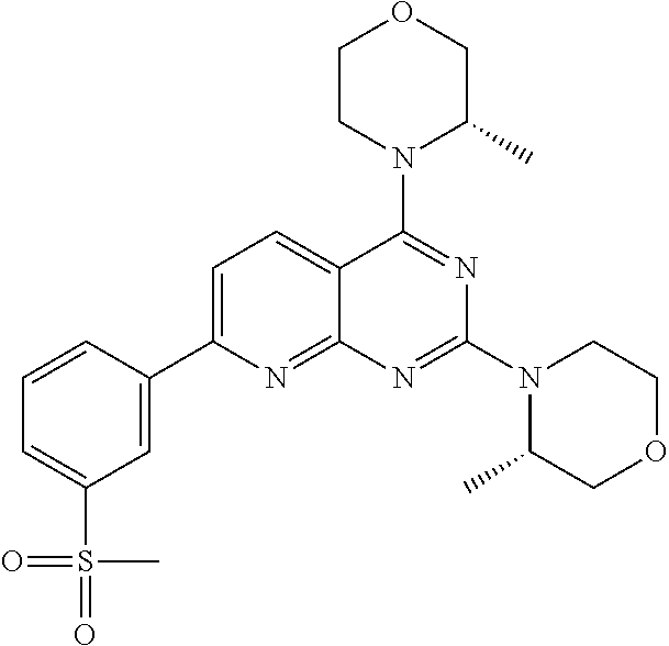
C1=C(C2=CC(S(=O)(C)=O)=CC=C2)N=C2C(=C1)C(N1C(C)COCC1)=NC(N1C(C)COCC1)=N2
